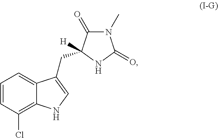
C1=CC(Cl)=C2C(=C1)C(CC1([H])C(=O)N(C)C(=O)N1)=CN2
